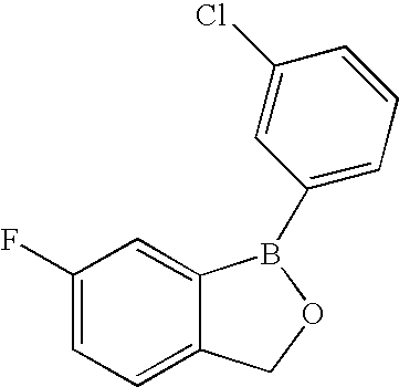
C1(F)=CC=C2C(=C1)B(C1=CC=CC(Cl)=C1)OC2
